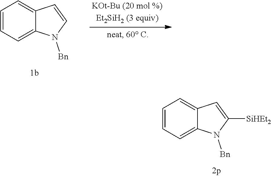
C1=CC=C2C(=C1)C=CN2[Bn].C1=CC=C2C(=C1)C=C([SiHEt2])N2[Bn]
